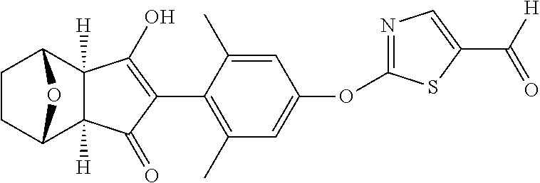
C1CC2C3([H])C([H])(C1O2)C(O)=C(C1=C(C)C=C(OC2=NC=C(C([H])=O)S2)C=C1C)C3=O
